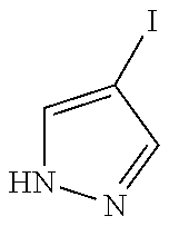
C1=C(I)C=NN1
